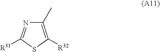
C1(C)=C([R32])SC([R31])=N1
